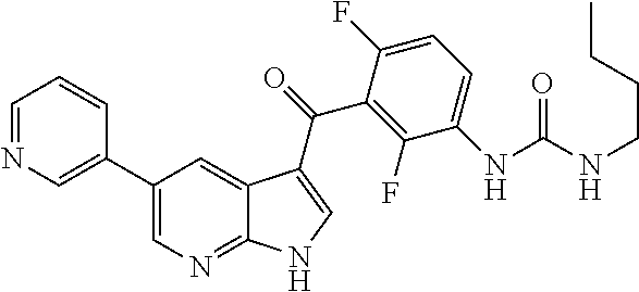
C1(C2=CN=CC=C2)=CN=C2C(=C1)C(C(C1=C(F)C(NC(NCCCC)=O)=CC=C1F)=O)=CN2
